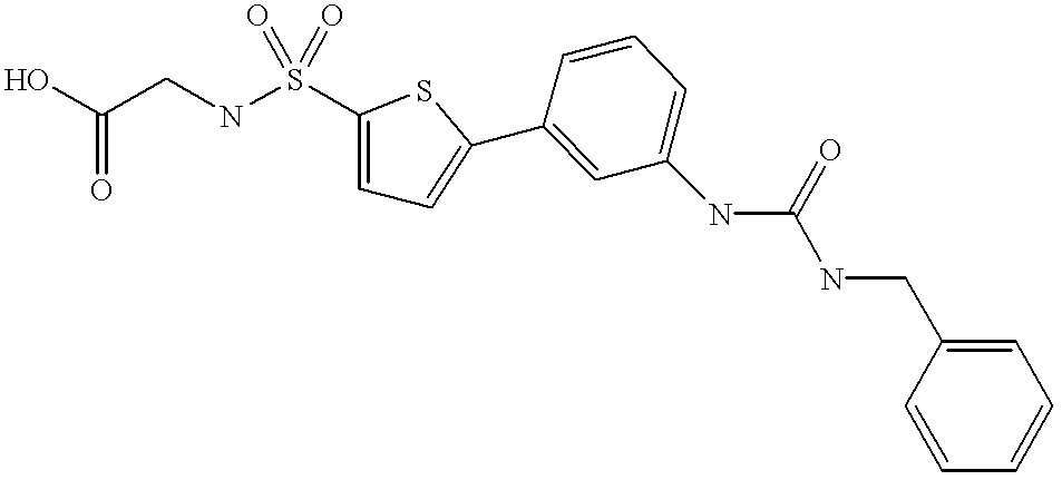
C1=CC(C2=CC=C(S(NCC(O)=O)(=O)=O)S2)=CC(NC(NCC2=CC=CC=C2)=O)=C1
